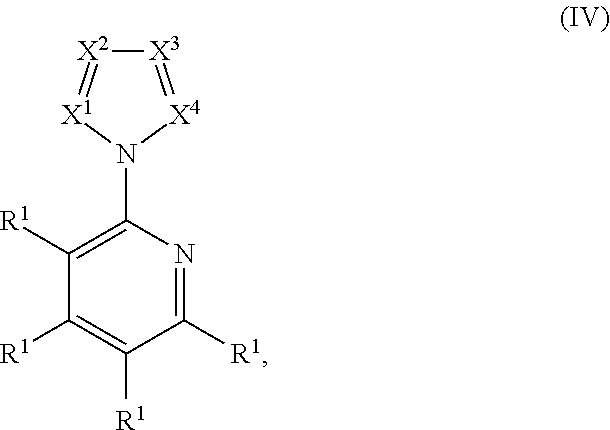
C1([R1])=NC(N2[X4]=[X3][X2]=[X1]2)=C([R1])C([R1])=C1[R1]
